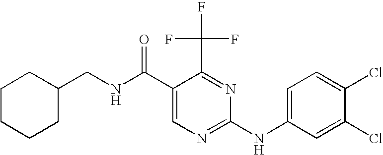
N(CC1CCCCC1)C(C1=CN=C(NC2=CC=C(Cl)C(Cl)=C2)N=C1C(F)(F)F)=O
